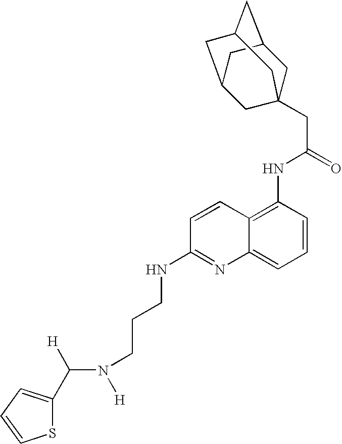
C1C2CC3CC(CC1(CC(=O)NC1=C4C(=CC=C1)N=C(NCCCN([H])C([H])C1=CC=CS1)C=C4)C3)C2
